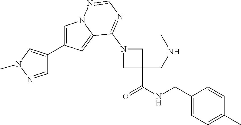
C1=C(C2=CN(C)N=C2)C=C2N1N=CN=C2N1CC(C(NCC2=CC=C(C)C=C2)=O)(CNC)C1
